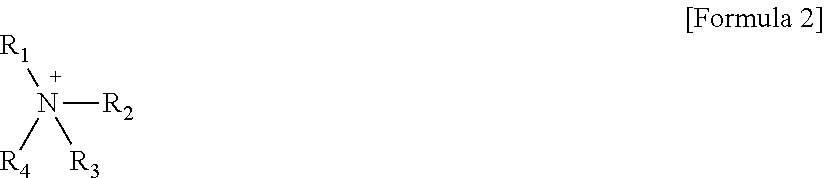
N([R2])([R1])([R4])[R3]
